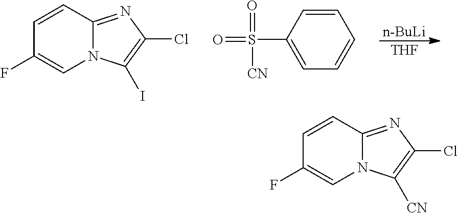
C1=CC2=NC(Cl)=C([CN])N2C=C1F.C1=CC2=NC(Cl)=C(I)N2C=C1F.[n-BuLi].[THF].C1=CC(S(=O)(=O)[CN])=CC=C1
